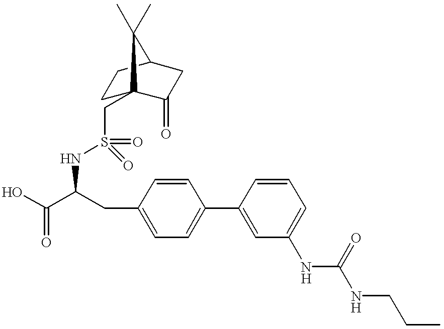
N(C(C(O)=O)CC1=CC=C(C2=CC(NC(=O)NCCC)=CC=C2)C=C1)S(=O)(=O)CC12CCC(CC1=O)C2(C)C
